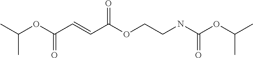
CC(OC(C=CC(OCCNC(OC(C)C)=O)=O)=O)C
